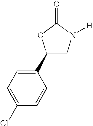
C1=C(Cl)C=CC(C2CN([H])C(=O)O2)=C1
